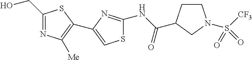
C1CN(S([CF3])(=O)=O)CC1C(NC1=NC(C2=C([Me])N=C(CO)S2)=CS1)=O
